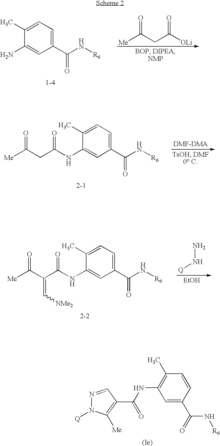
N1=CC(C(NC2=C(C)C=CC(C(N[R6])=O)=C2)=O)=C([Me])N1[Q].[Me]C(CC([OLi])=O)=O.C1(C)=CC=C(C(N[R6])=O)C=C1N.C1(C)=CC=C(C(N[R6])=O)C=C1NC(CC([Me])=O)=O.NN[Q].[EtOH].C1(C)=CC=C(C(N[R6])=O)C=C1NC(C(C([Me])=O)=C[NMe2])=O
